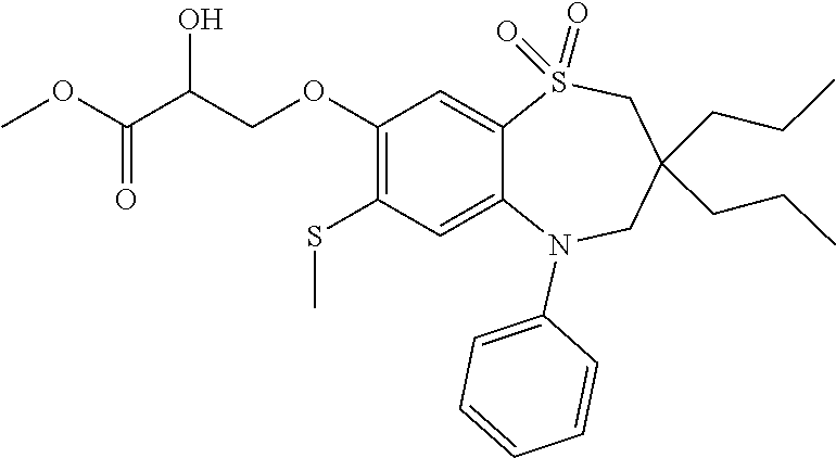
C1=C2S(=O)(=O)CC(CCC)(CCC)CN(C3=CC=CC=C3)C2=CC(SC)=C1OCC(C(OC)=O)O
